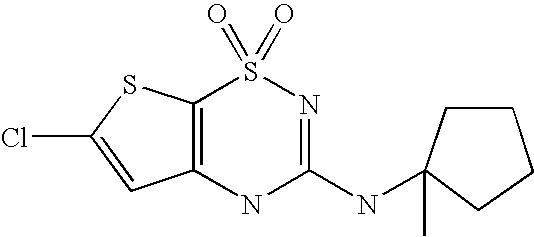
C12=C(NC(NC3(C)CCCC3)=NS1(=O)=O)C=C(Cl)S2
